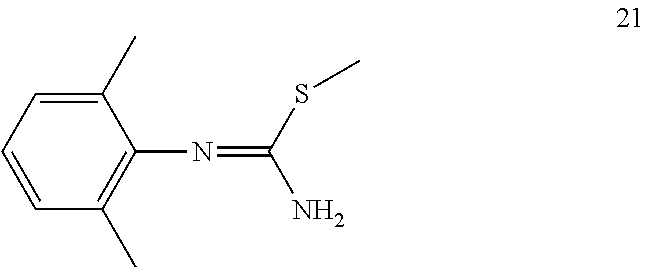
C1(C)=CC=CC(C)=C1N=C(SC)N
